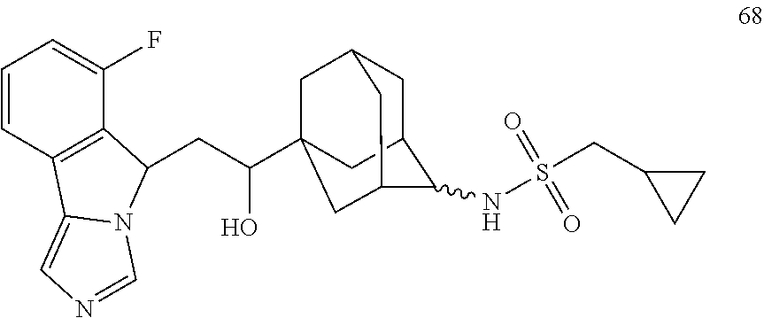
C(C(O)C12CC3CC(C(NS(CC4CC4)(=O)=O)C(C1)C3)C2)C1C2=C(C=CC=C2F)C2=CN=CN21
